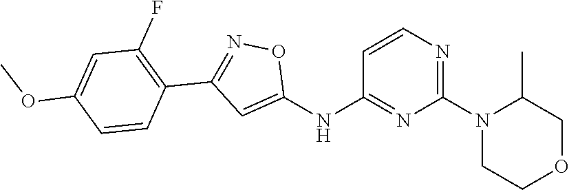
C1=CN=C(N2CCOCC2C)N=C1NC1=CC(C2=C(F)C=C(OC)C=C2)=NO1
